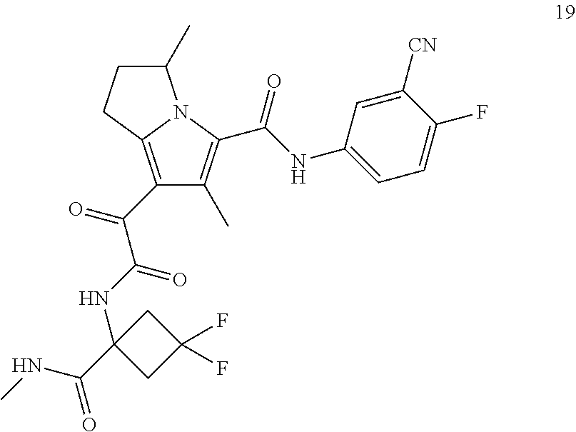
C1(C(C(NC2(C(=O)NC)CC(F)(F)C2)=O)=O)=C2N(C(C(NC3=CC=C(F)C([CN])=C3)=O)=C1C)C(C)CC2
